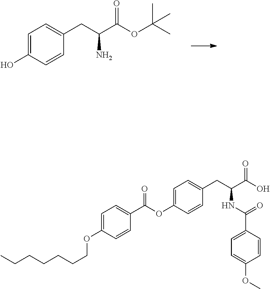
C1=C(O)C=CC(CC(C(OC(C)(C)C)=O)N)=C1.C1=C(OC(C2=CC=C(OCCCCCCC)C=C2)=O)C=CC(CC(C(O)=O)NC(C2=CC=C(OC)C=C2)=O)=C1
